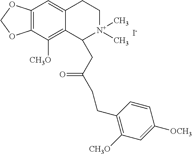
[I-].C12=C(C([CH3O])=C3C(=C1)CC[N+](C)(C)C3CC(CCC1=C([CH3O])C=C([OCH3])C=C1)=O)OCO2
